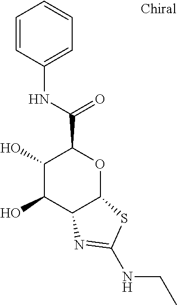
C1(O)C(O)C2C(OC1C(NC1=CC=CC=C1)=O)SC(NCC)=N2
